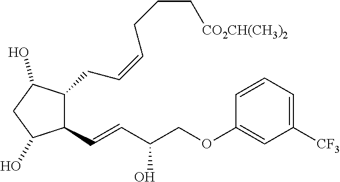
C1(CC=CCCC[CO2CH(CH3)2])C(C=CC(COC2=CC([CF3])=CC=C2)O)C(O)CC1O
